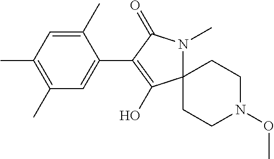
C1(C)=CC(C)=C(C)C=C1C1=C(O)C2(N(C)C1=O)CCN(OC)CC2
